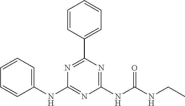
C1=CC=C(NC2=NC(NC(NCC)=O)=NC(C3=CC=CC=C3)=N2)C=C1
